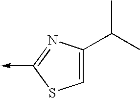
C1(C(C)C)=CSC(->C)=N1
